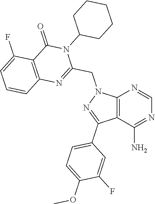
C12=C(C(N)=NC=N1)C(C1=CC=C(OC)C(F)=C1)=NN2CC1=NC2=C(C(=O)N1C1CCCCC1)C(F)=CC=C2
